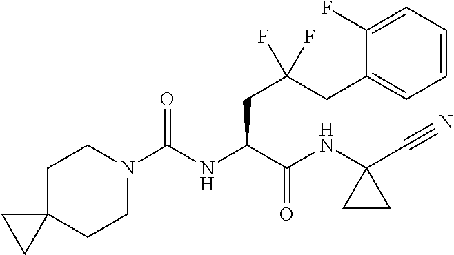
C12(CCN(C(NC(C(NC3(C#N)CC3)=O)CC(CC3=CC=CC=C3F)(F)F)=O)CC1)CC2
